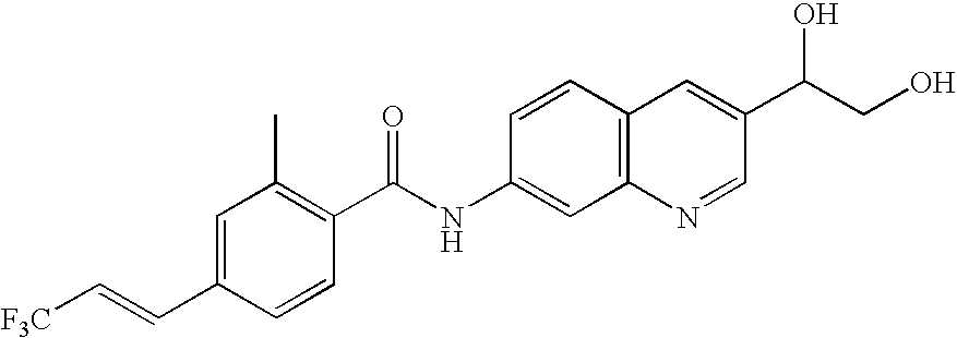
C1=C(C=C[F3C])C=CC(C(NC2=CC3=C(C=C2)C=C(C(CO)O)C=N3)=O)=C1C
